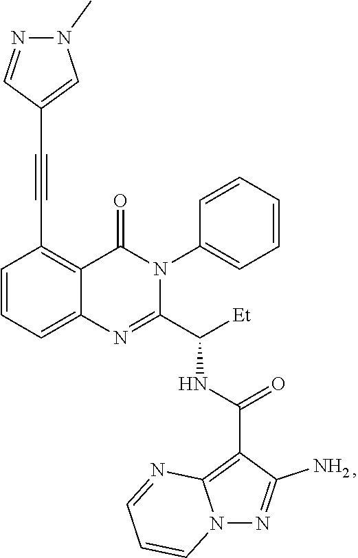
C1=CC=C2C(=C1C#CC1=CN(C)N=C1)C(=O)N(C1=CC=CC=C1)C(C([Et])NC(=O)C1=C3N(N=C1N)C=CC=N3)=N2
